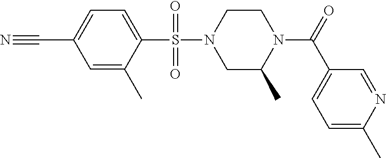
C1=C(S(N2CC(C)N(C(=O)C3=CC=C(C)N=C3)CC2)(=O)=O)C(C)=CC(C#N)=C1
